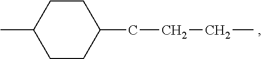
CC1CCC(CCCC)CC1
